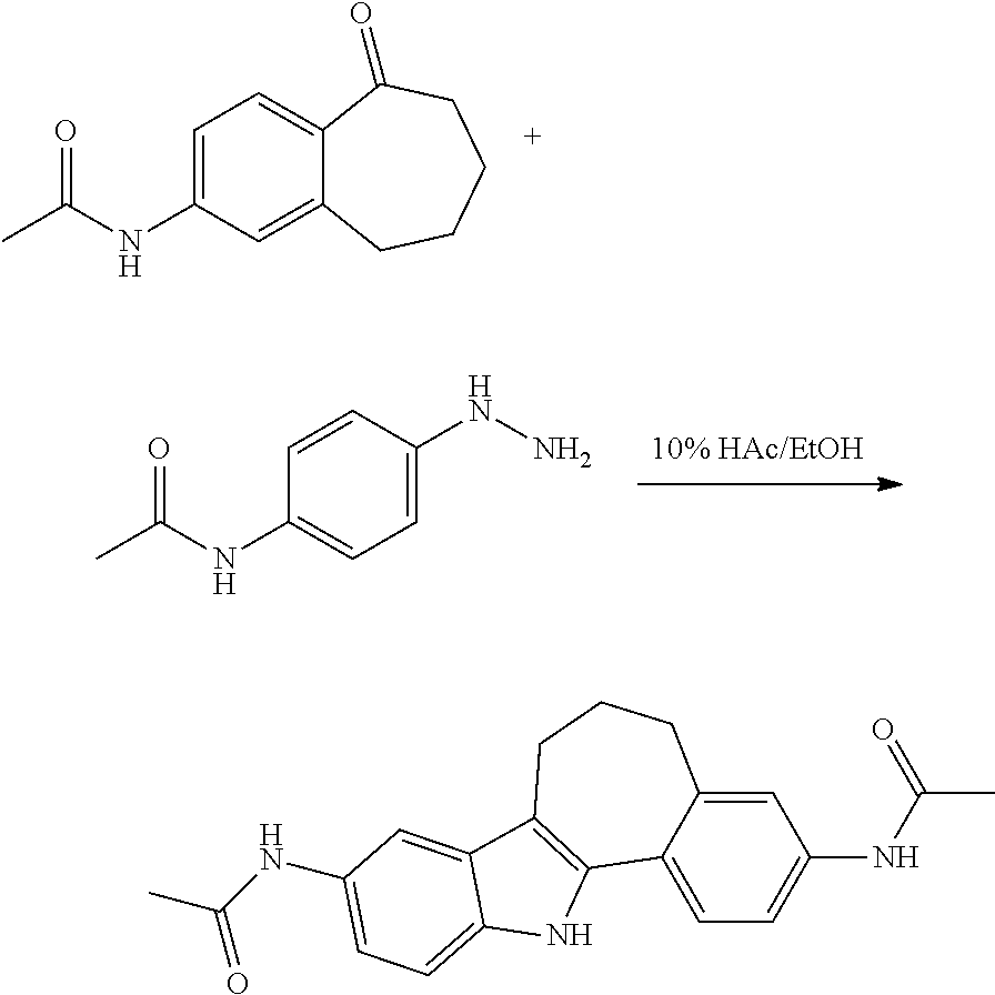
C1=C(NC(=O)C)C=C2C(=C1)C(=O)CCCC2.C1=C(NC(=O)C)C=CC(NN)=C1.C12=CC=C(NC(=O)C)C=C1CCCC1=C2NC2=CC=C(NC(=O)C)C=C12
